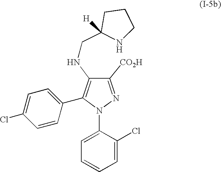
N1(C2=CC=CC=C2Cl)N=C([CO2H])C(NCC2([H])NCCC2)=C1C1=CC=C(Cl)C=C1
